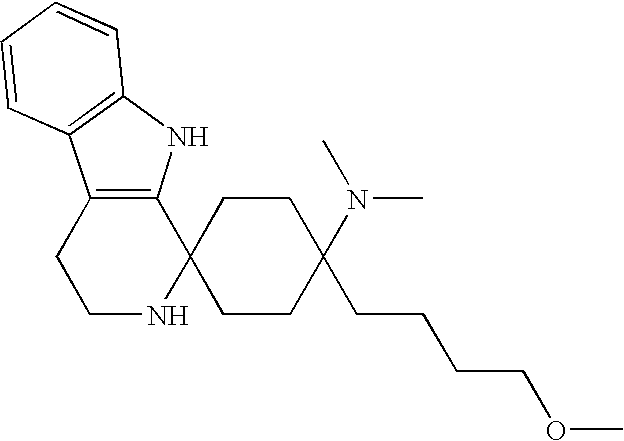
C1NC2(C3=C(C1)C1=C(N3)C=CC=C1)CCC(N(C)C)(CCCCOC)CC2
